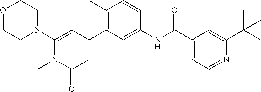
O1CCN(C2=CC(C3=C(C)C=CC(NC(C4=CC=NC(C(C)(C)C)=C4)=O)=C3)=CC(=O)N2C)CC1
